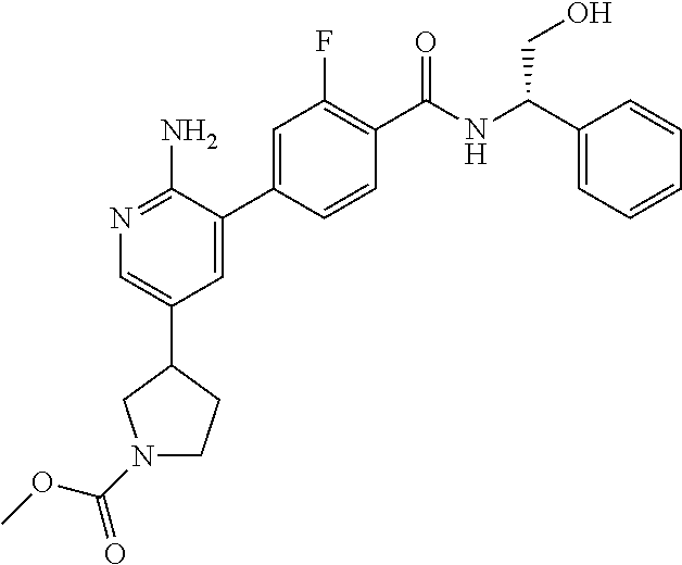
N1=C(N)C(C2=CC(F)=C(C([NH]C(C3=CC=CC=C3)CO)=O)C=C2)=CC(C2CN(C(OC)=O)CC2)=C1
